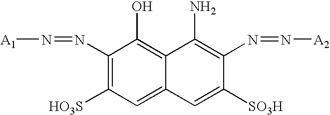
[A1]N=NC1=C([HO3S])C=C2C(=C1O)C(N)=C(N=N[A2])C([SO3H])=C2
